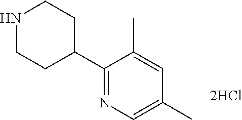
C1(C2CCNCC2)=NC=C(C)C=C1C
